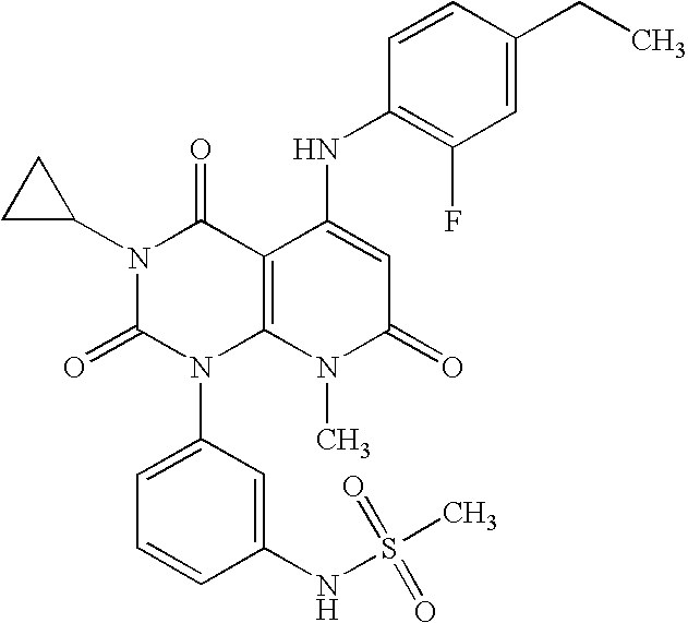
N1(C2CC2)C(=O)N(C2=CC=CC(NS(C)(=O)=O)=C2)C2=C(C1=O)C(NC1=C(F)C=C(CC)C=C1)=CC(=O)N2C
